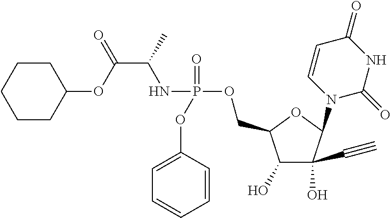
C1(O)C(C#C)(O)C(N2C(=O)NC(=O)C=C2)OC1COP(NC(C(OC1CCCCC1)=O)C)(=O)OC1=CC=CC=C1
